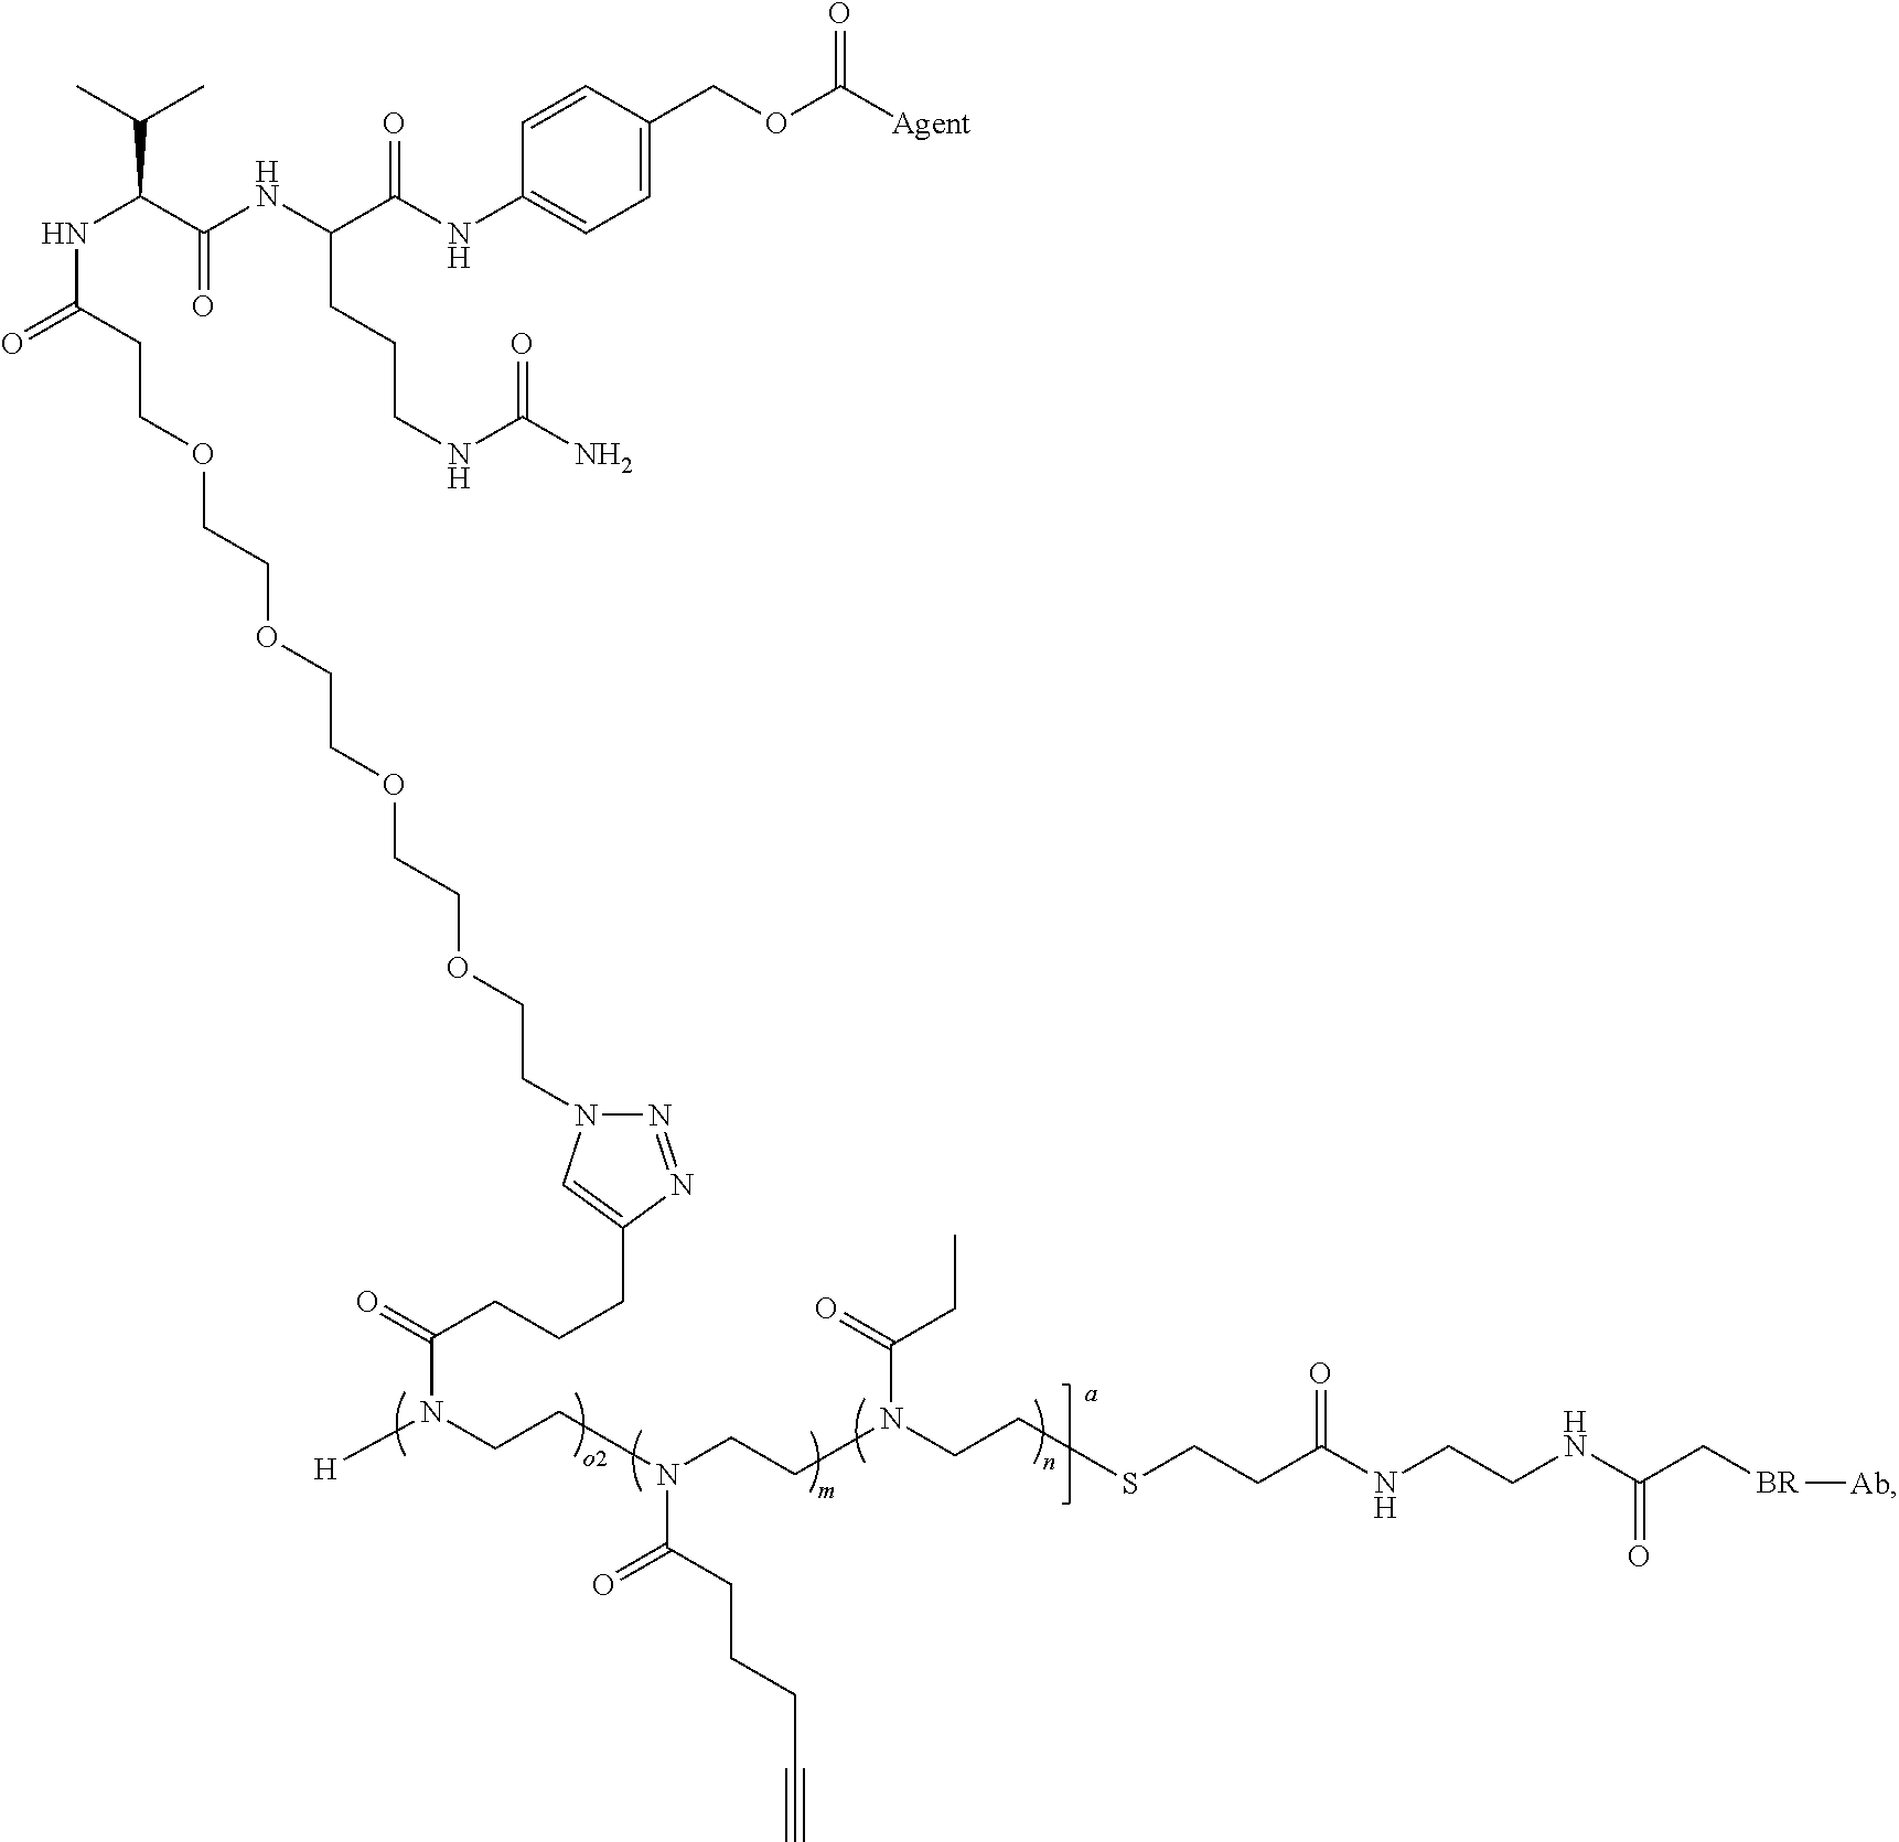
C(NC(C(C)C)C(NC(C(NC1=CC=C(COC([Agent])=O)C=C1)=O)CCCNC(=O)N)=O)(=O)CCOCCOCCOCCOCCN1N=NC(CCCC(=O)N(CCN(CCN(CCSCCC(NCCNC(C[BR][Ab])=O)=O)C(CC)=O)C(CCCC#C)=O)[H])=C1
